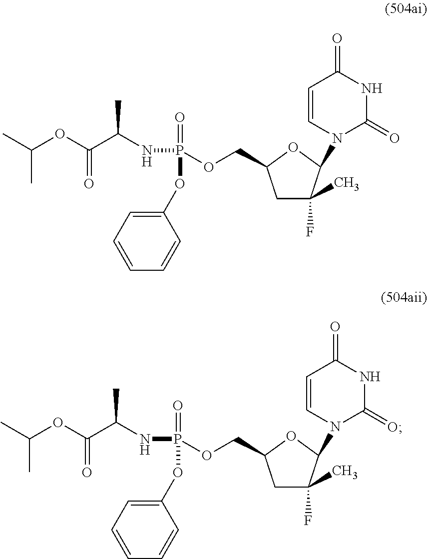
C1C(F)(C)C(N2C(=O)NC(=O)C=C2)OC1COP(NC(C(OC(C)C)=O)C)(OC1=CC=CC=C1)=O.C1C(F)(C)C(N2C(=O)NC(=O)C=C2)OC1COP(NC(C(OC(C)C)=O)C)(OC1=CC=CC=C1)=O
